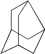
C1C2CC3CC(C1C3)C2
